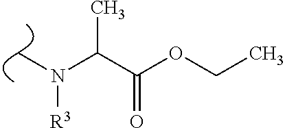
C(C(OCC)=O)(N(C)[R3])C
